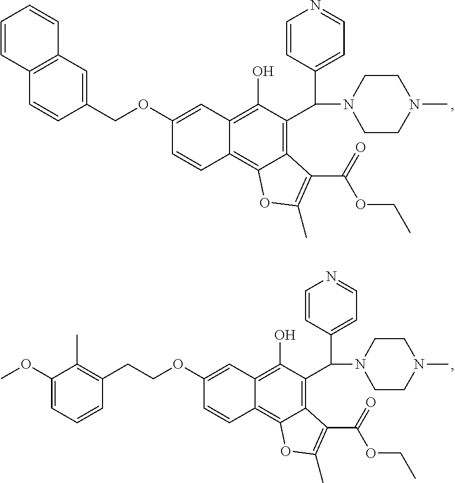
C1(OCC2=CC3=C(C=C2)C=CC=C3)=CC2=C(O)C(C(C3=CC=NC=C3)N3CCN(C)CC3)=C3C(=C2C=C1)OC(C)=C3C(=O)OCC.C1(OCCC2=C(C)C(OC)=CC=C2)=CC2=C(O)C(C(C3=CC=NC=C3)N3CCN(C)CC3)=C3C(=C2C=C1)OC(C)=C3C(=O)OCC
